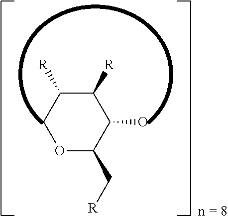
C1([R])C([R])COC(C[R])C1O
